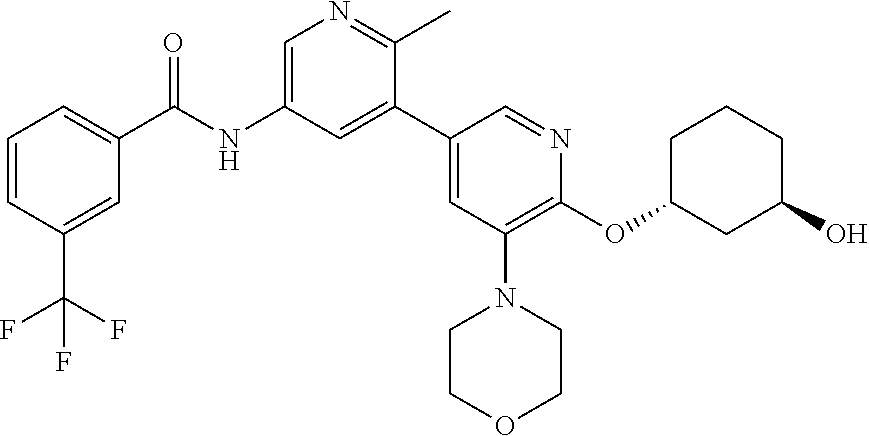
OC1CCCC(OC2=C(N3CCOCC3)C=C(C3=CC(NC(=O)C4=CC=CC(C(F)(F)F)=C4)=CN=C3C)C=N2)C1
